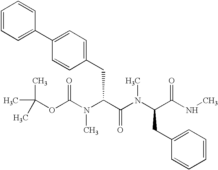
CC(OC(N(C(C(N(C)C(CC1=CC=CC=C1)C(NC)=O)=O)CC1=CC=C(C2=CC=CC=C2)C=C1)C)=O)(C)C
